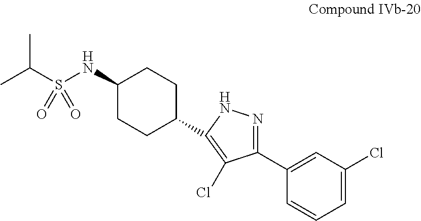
C1=C(Cl)C=C(C2=NNC(C3CCC(NS(C(C)C)(=O)=O)CC3)=C2Cl)C=C1
